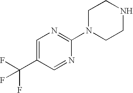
C1=C(C(F)(F)F)C=NC(N2CCNCC2)=N1
